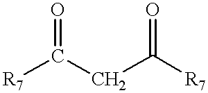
O=C([R7])CC([R7])=O
